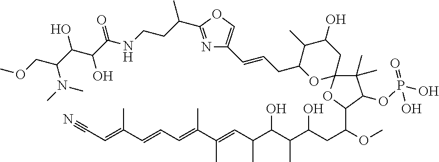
C(C#N)=C(C=CC=C(C(=CC(C(C(C(O)CC(OC)C1C(OP(O)(=O)O)C(C)(C)C2(O1)CC(O)C(C)C(CC=CC1=COC(C(CCNC(C(C(C(COC)N(C)C)O)O)=O)C)=N1)O2)C)O)C)C)C)C
